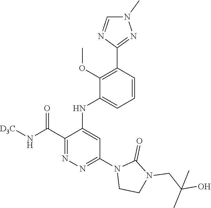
C1=CC(C2=NN(C)C=N2)=C(OC)C(NC2=CC(N3CCN(CC(O)(C)C)C3=O)=NN=C2C(N[D3C])=O)=C1
